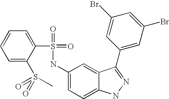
C1=CC=C(S(=O)(=O)C)C(S(=O)(=O)NC2=CC=C3C(=C2)C(C2=CC(Br)=CC(Br)=C2)=NN3)=C1
